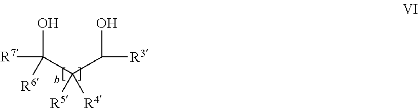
OC([R7])(C(C(O)[R3])([R4])[R5])[R6]
